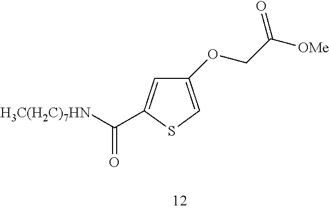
C1(C([H3C(H2C)7HN])=O)=CC(OCC([OMe])=O)=CS1
